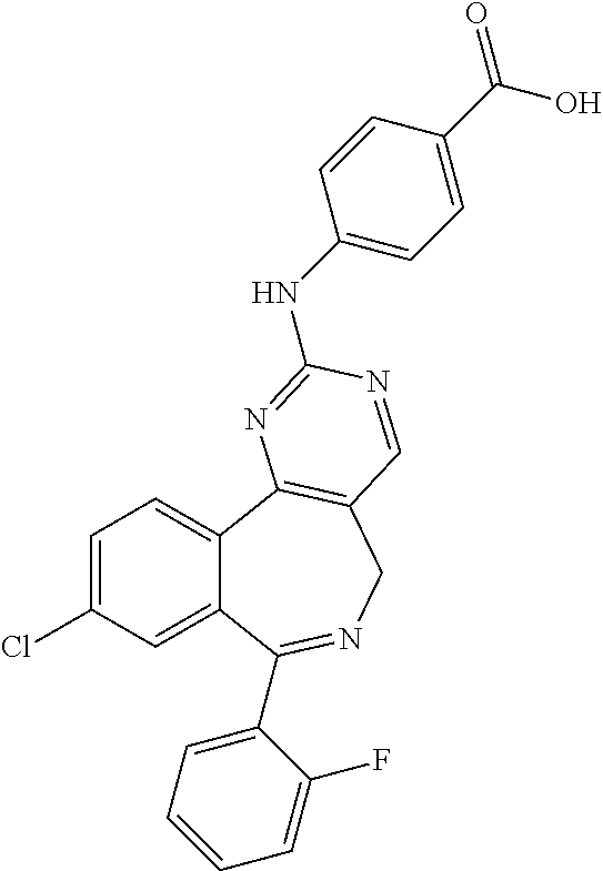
C1=C(Cl)C=C2C(=C1)C1=C(CN=C2C2=CC=CC=C2F)C=NC(NC2=CC=C(C(O)=O)C=C2)=N1
